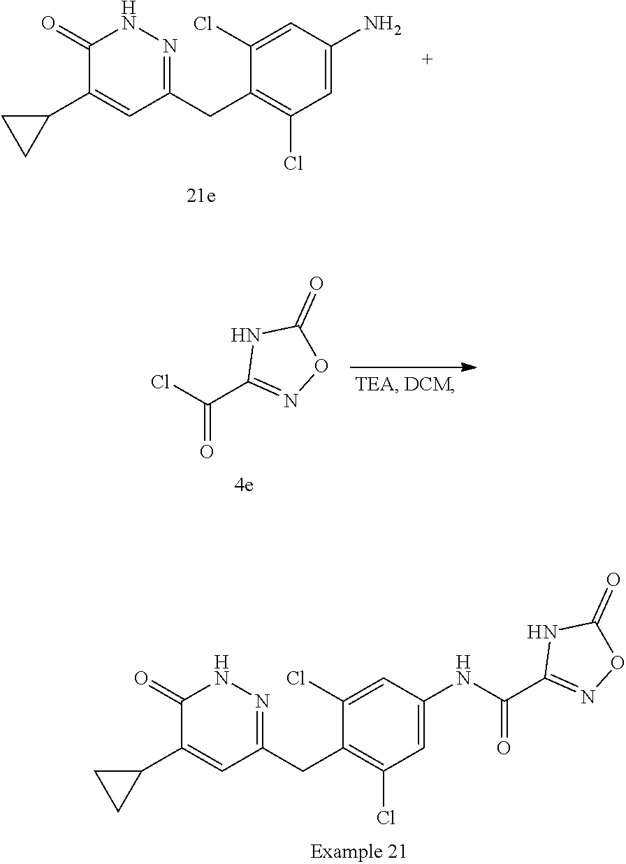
O=C(Cl)C1=NOC(=O)N1.C1(Cl)=CC(N)=CC(Cl)=C1CC1=NNC(=O)C(C2CC2)=C1.C1(Cl)=CC(NC(C2=NOC(=O)N2)=O)=CC(Cl)=C1CC1=NNC(=O)C(C2CC2)=C1
